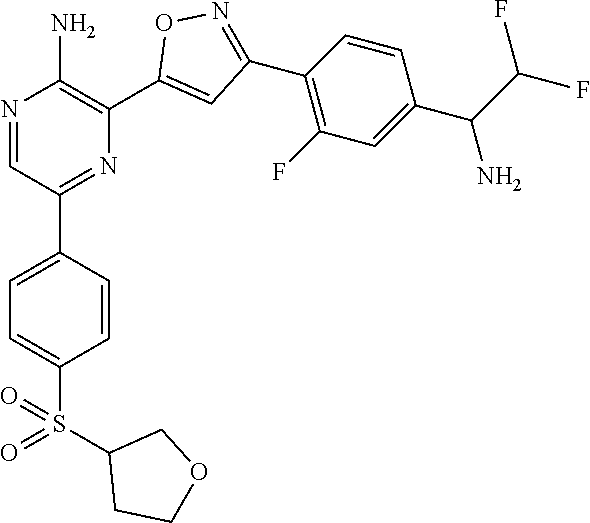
N1=CC(C2=CC=C(S(=O)(C3CCOC3)=O)C=C2)=NC(C2=CC(C3=C(F)C=C(C(N)C(F)F)C=C3)=NO2)=C1N
